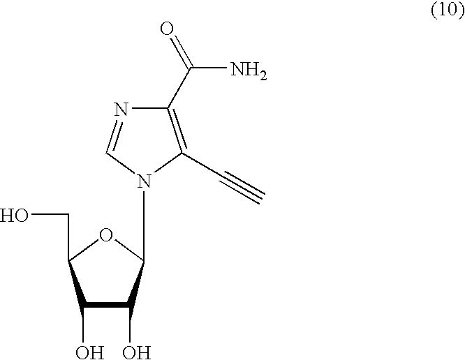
C1(C(N)=O)=C(C#C)N(C2C(O)C(O)C(CO)O2)C=N1
